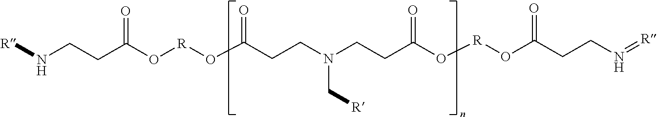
[R]NCCC(O[R]OC(CCN(CCC(=O)O[R]OC(=O)CCN=[R])C[R])=O)=O
